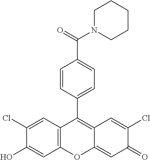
C12=C(C=C(Cl)C(O)=C1)C(C1=CC=C(C(=O)N3CCCCC3)C=C1)=C1C(=CC(=O)C(Cl)=C1)O2
